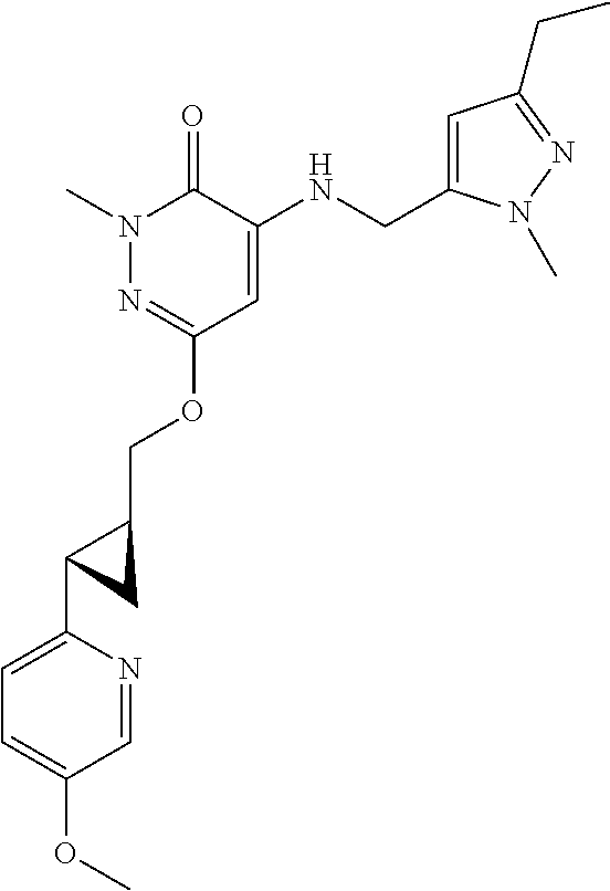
N1(C)N=C(OCC2C(C3=CC=C(OC)C=N3)C2)C=C(NCC2=CC(CC)=NN2C)C1=O
